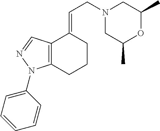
N1(CC=C2C3=C(CCC2)N(C2=CC=CC=C2)N=C3)CC(C)OC(C)C1
